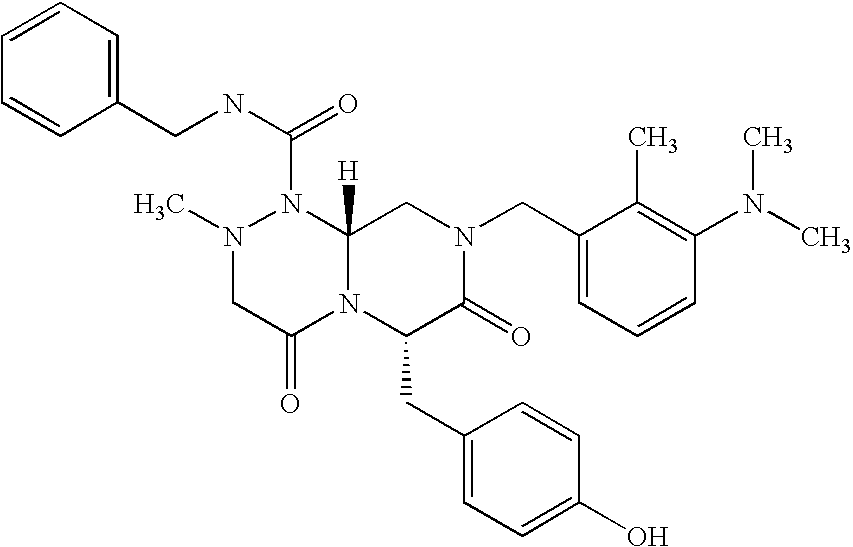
C1=CC=CC(CNC(N2N(C)CC(=O)N3C2([H])CN(CC2=CC=CC(N(C)C)=C2C)C(=O)C3CC2=CC=C(O)C=C2)=O)=C1
